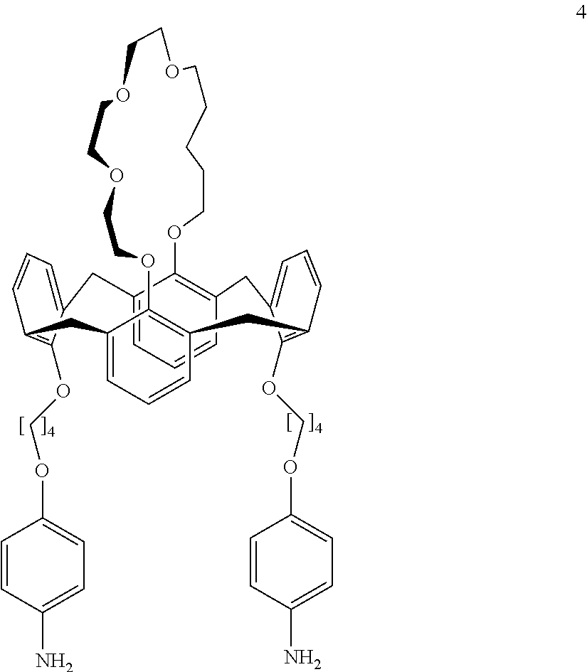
C1=CC2=C3C(=C1)CC1=CC=CC(=C1OCOC1=CC=C(N)C=C1)CC1=CC=CC(=C1OCCOCCOCCOCCCCCO3)CC1=C(OCOC3=CC=C(N)C=C3)C(=CC=C1)C2
